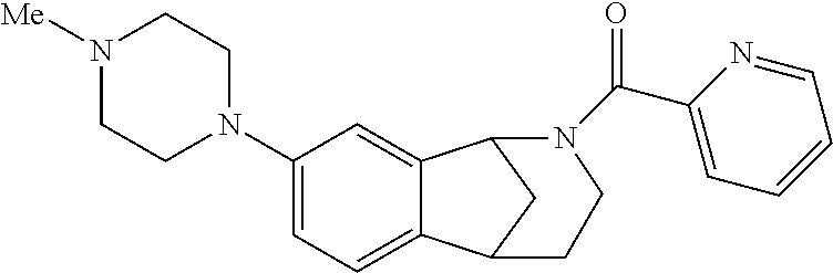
C1(N2CCN([Me])CC2)=CC=C2C(=C1)C1CC2CCN1C(C1=CC=CC=N1)=O
